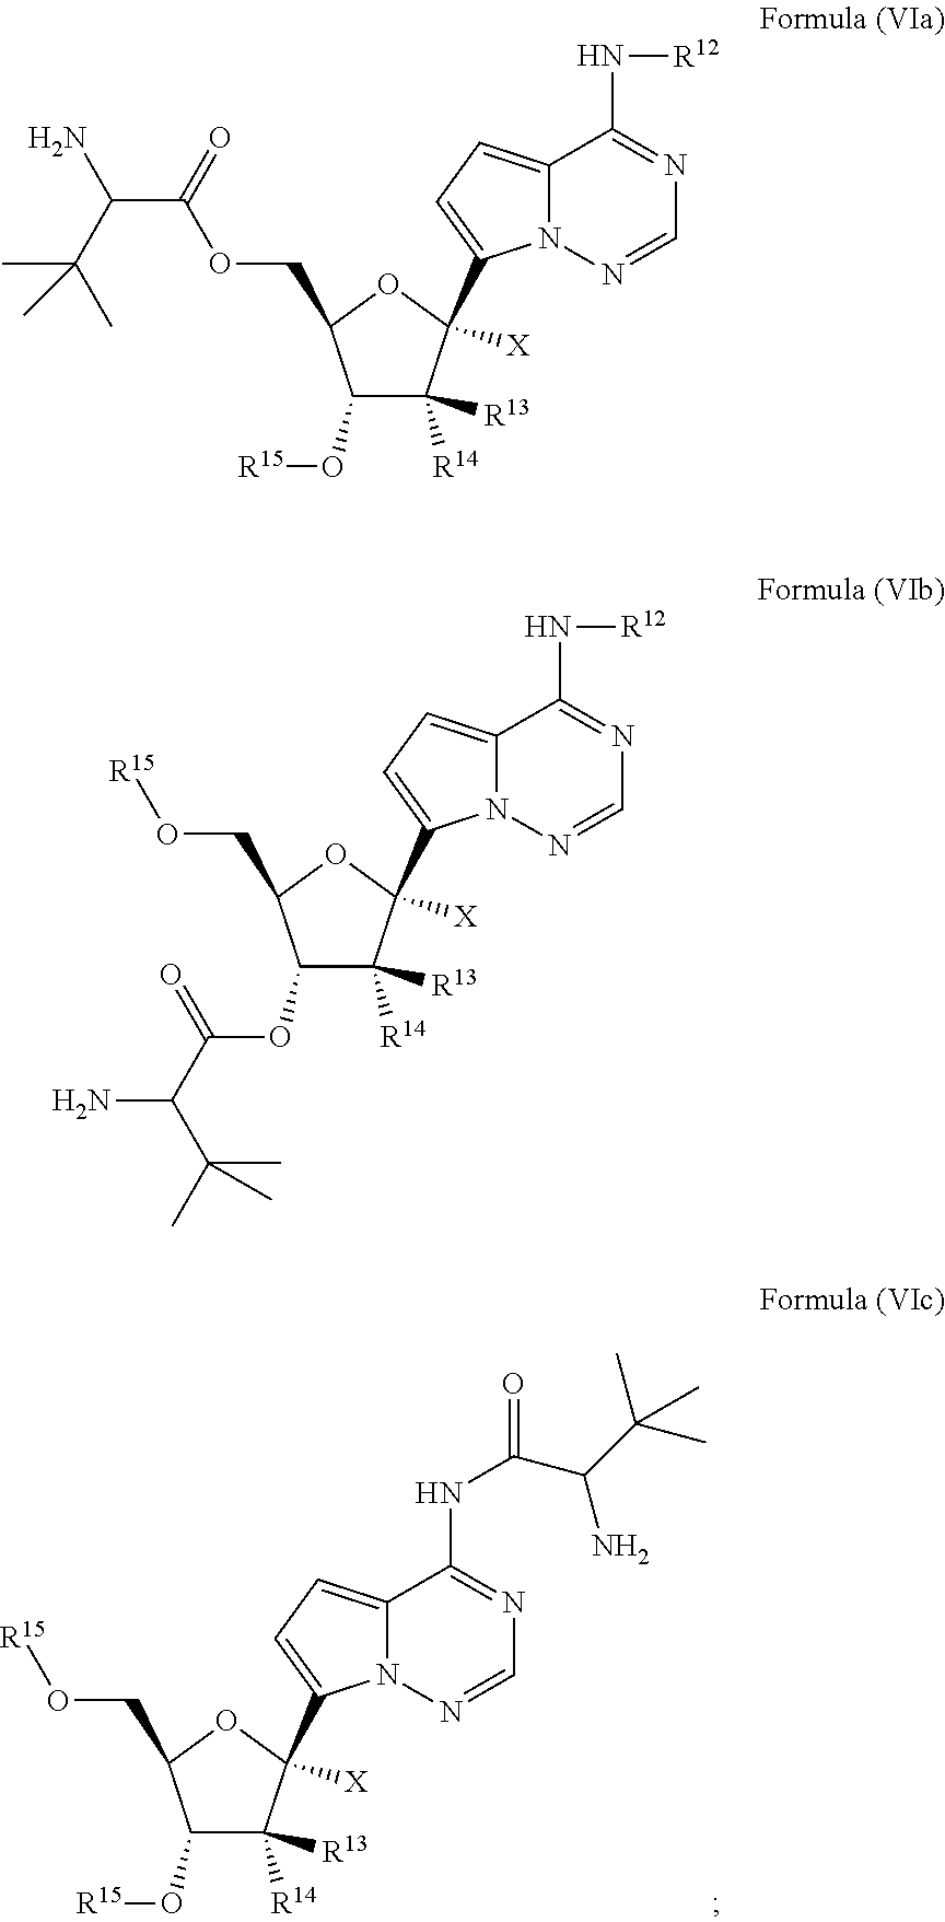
C12=CC=C(C3([X])C([R13])([R14])C(O[R15])C(CO[R15])O3)N1N=CN=C2NC(C(C(C)(C)C)N)=O.C12=CC=C(C3([X])C([R13])([R14])C(O[R15])C(COC(=O)C(N)C(C)(C)C)O3)N1N=CN=C2N[R12].C12=CC=C(C3([X])C([R13])([R14])C(OC(=O)C(N)C(C)(C)C)C(CO[R15])O3)N1N=CN=C2N[R12]
